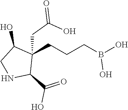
C1NC(C(=O)O)C(CC(O)=O)(CCCB(O)O)C1O
